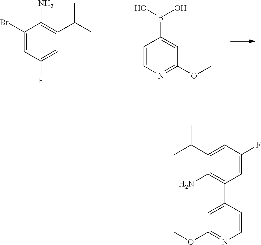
C1(Br)=CC(F)=CC(C(C)C)=C1N.C1=CN=C(OC)C=C1B(O)O.C1=CC(C2=C(N)C(C(C)C)=CC(F)=C2)=CC(OC)=N1
